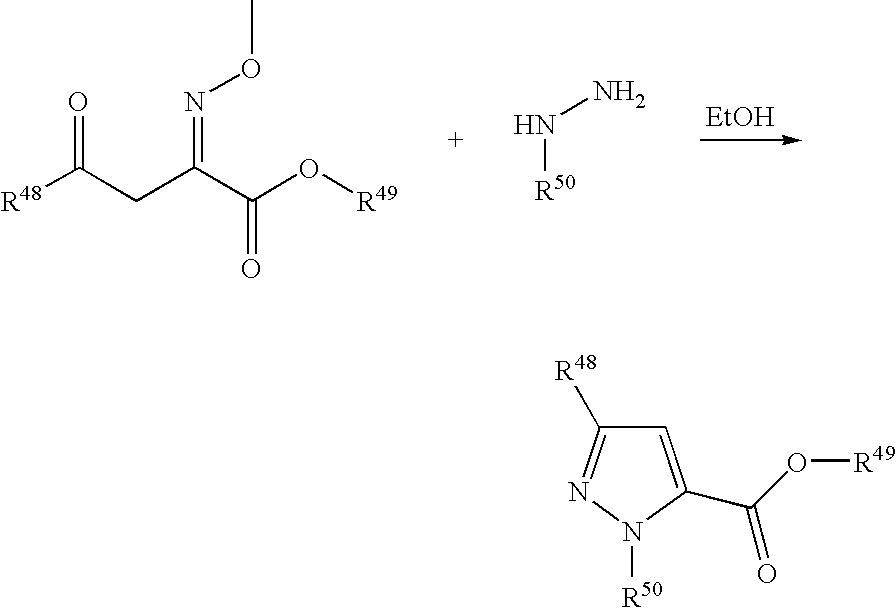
N([R50])N.[R48]C(CC(C(O[R49])=O)=NOC)=O.[EtOH].C1=C(C(O[R49])=O)N([R50])N=C1[R48]
